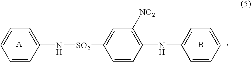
C1=CC=C(N[SO2]C2=CC([NO2])=C(NC3=CC=CC=C3)C=C2)C=C1.B
